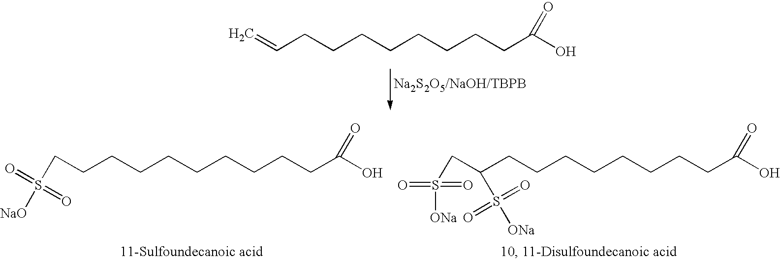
C(C(CCCCCCCCC(O)=O)S([ONa])(=O)=O)S([ONa])(=O)=O.C(CCCCCCCCCC(O)=O)S([NaO])(=O)=O.C=CCCCCCCCCC(O)=O
